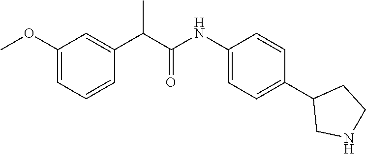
C1(NC(C(C2=CC(OC)=CC=C2)C)=O)=CC=C(C2CNCC2)C=C1
